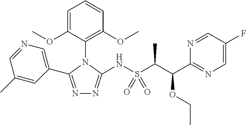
N1=C(C2=CN=CC(C)=C2)N(C2=C(OC)C=CC=C2OC)C(NS(C(C(C2=NC=C(F)C=N2)OCC)C)(=O)=O)=N1
